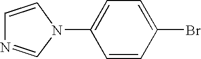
C1=CC(Br)=CC=C1N1C=CN=C1
